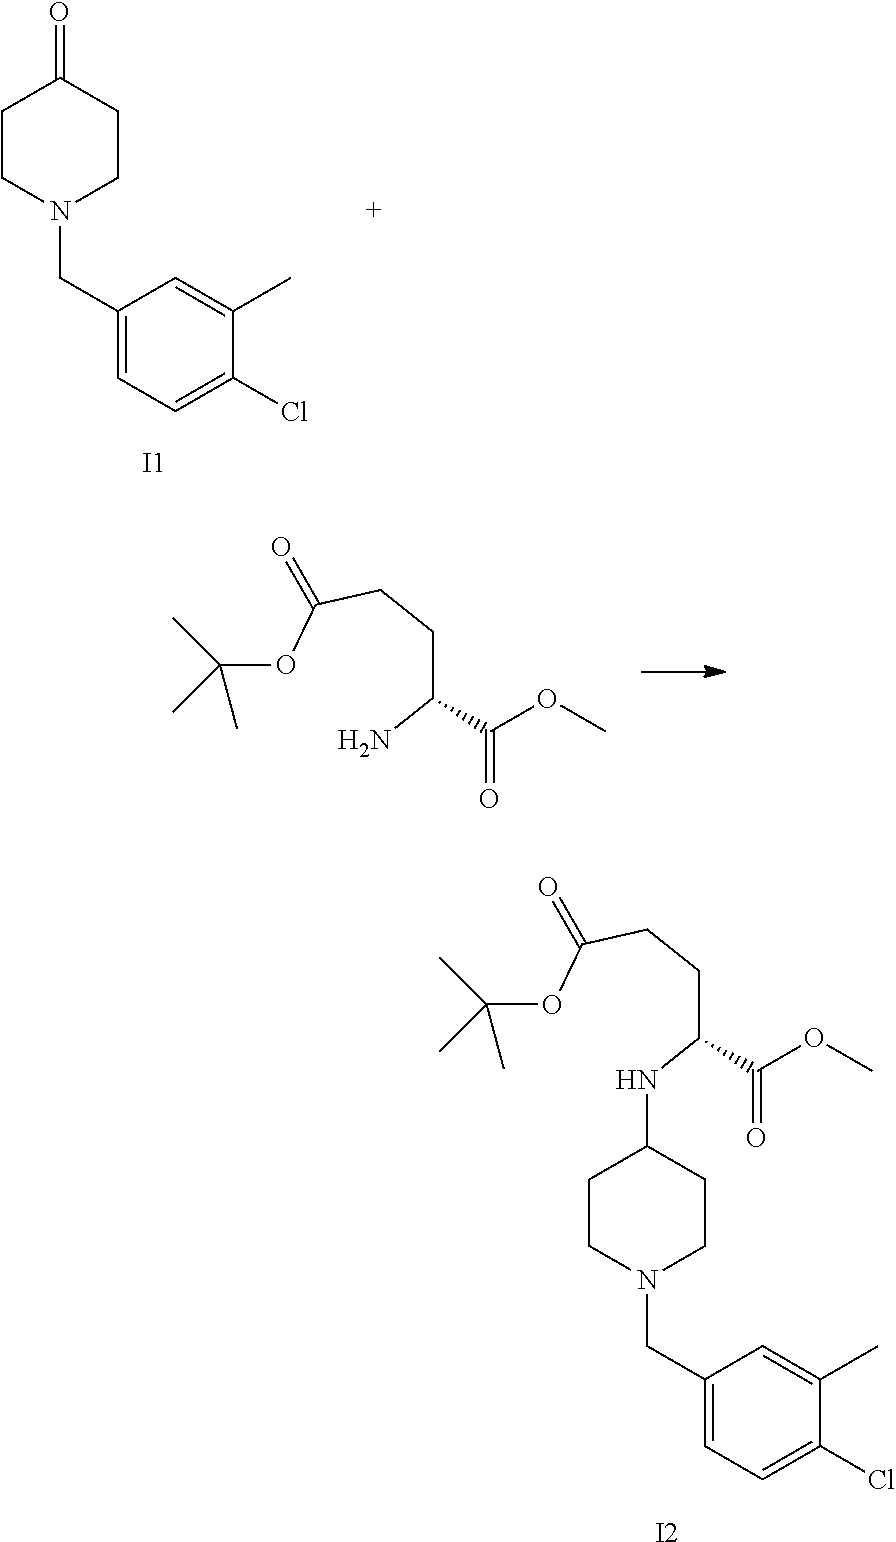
C1CN(CC2=CC=C(Cl)C(C)=C2)CCC1=O.[I1].C(CCC(OC(C)(C)C)=O)(N)C(OC)=O.C(CCC(OC(C)(C)C)=O)(NC1CCN(CC2=CC=C(Cl)C(C)=C2)CC1)C(OC)=O.[I2]
